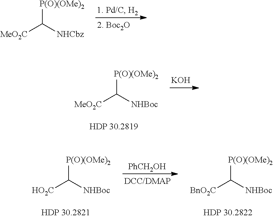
[P(O)(OMe)2]C([NHCbz])[MeO2C].[P(O)(OMe)2]C([NHBoc])[MeO2C].[KOH].[PhCH2OH].[P(O)(OMe)2]C([NHBoc])[HO2C].[P(O)(OMe)2]C([NHBoc])[BnO2C]
